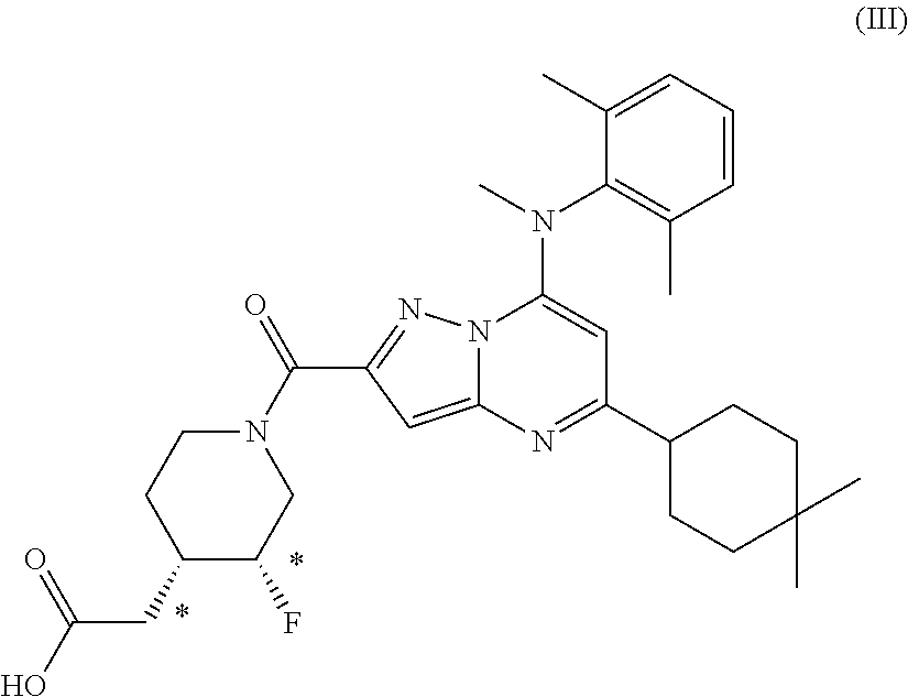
N1(C(C2=NN3C(=C2)N=C(C2CCC(C)(C)CC2)C=C3N(C)C2=C(C)C=CC=C2C)=O)CCC(CC(O)=O)C(F)C1
